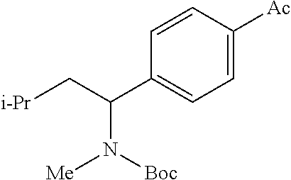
C1(C(C[i-Pr])N([Boc])[Me])=CC=C([Ac])C=C1
